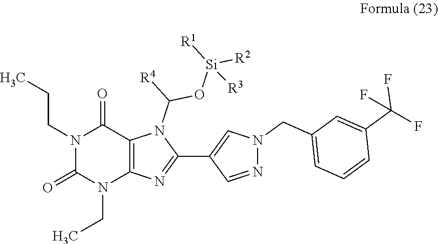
N1(CCC)C(=O)N(CC)C2=C(C1=O)N(C(O[Si]([R2])([R1])[R3])[R4])C(C1=CN(CC3=CC=CC(C(F)(F)F)=C3)N=C1)=N2
